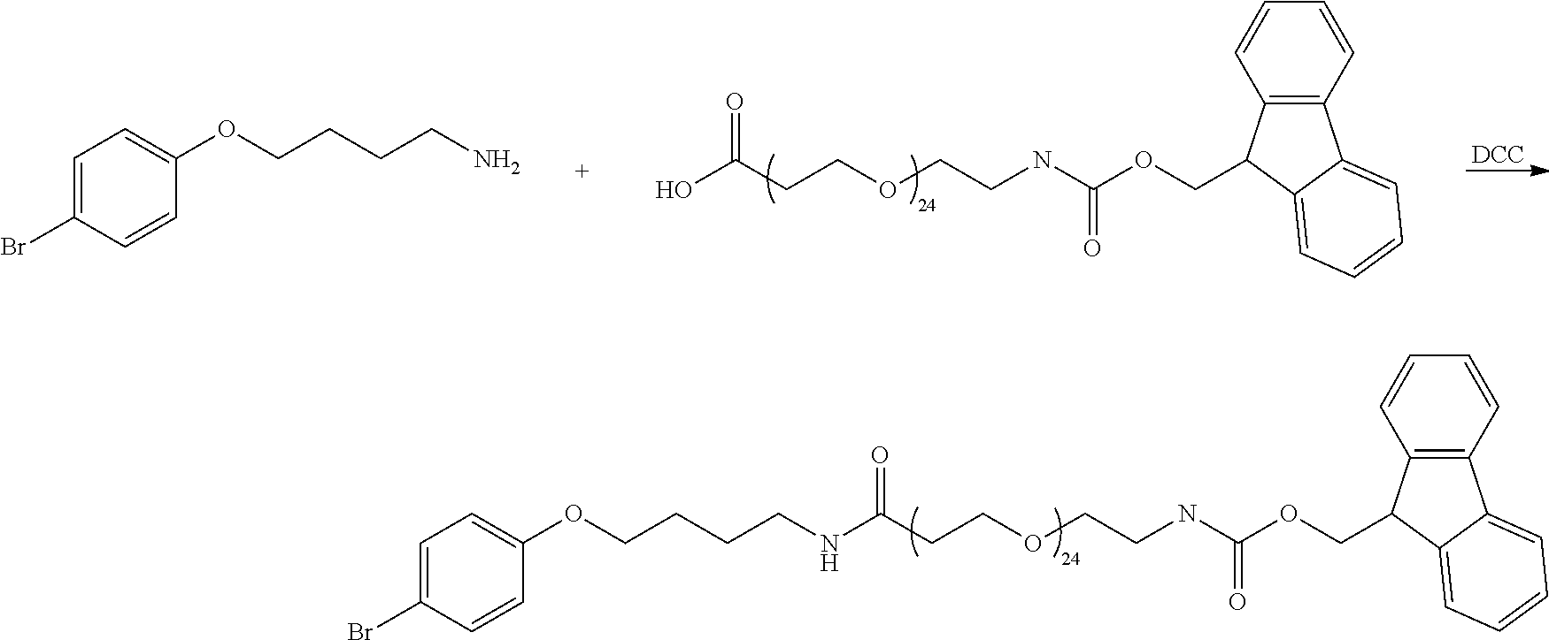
C1=C(Br)C=CC(OCCCCN)=C1.C12=C(C(COC(NCCOCCC(O)=O)=O)C3=CC=CC=C13)C=CC=C2.[DCC].C12=C(C(COC(NCCOCCC(=O)NCCCCOC3=CC=C(Br)C=C3)=O)C3=CC=CC=C13)C=CC=C2
